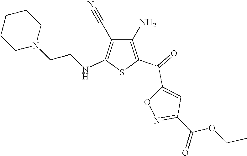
C1(N)=C(C(=O)C2=CC(C(=O)OCC)=NO2)SC(NCCN2CCCCC2)=C1C#N
